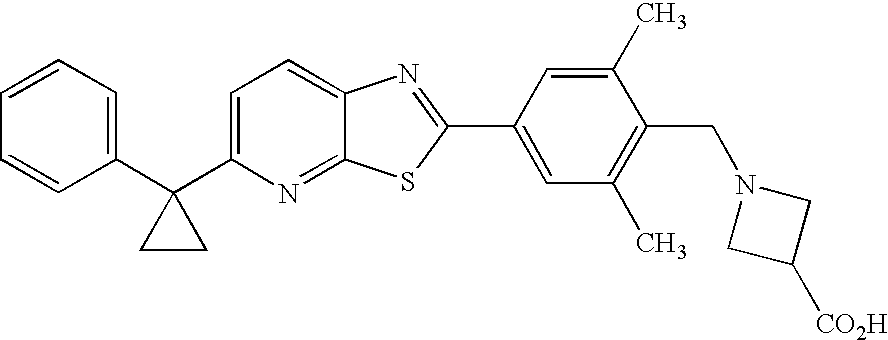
C1=CC=C(C2(C3=CC=C4C(=N3)SC(C3=CC(C)=C(CN5CC([CO2H])C5)C(C)=C3)=N4)CC2)C=C1
